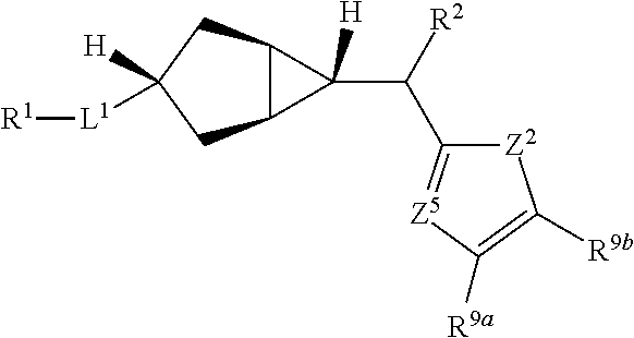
C12C(CC([H])([L1][R1])C1)C2(C([R2])C1=[Z5]C([R9a])=C([R9b])[Z2]1)[H]
